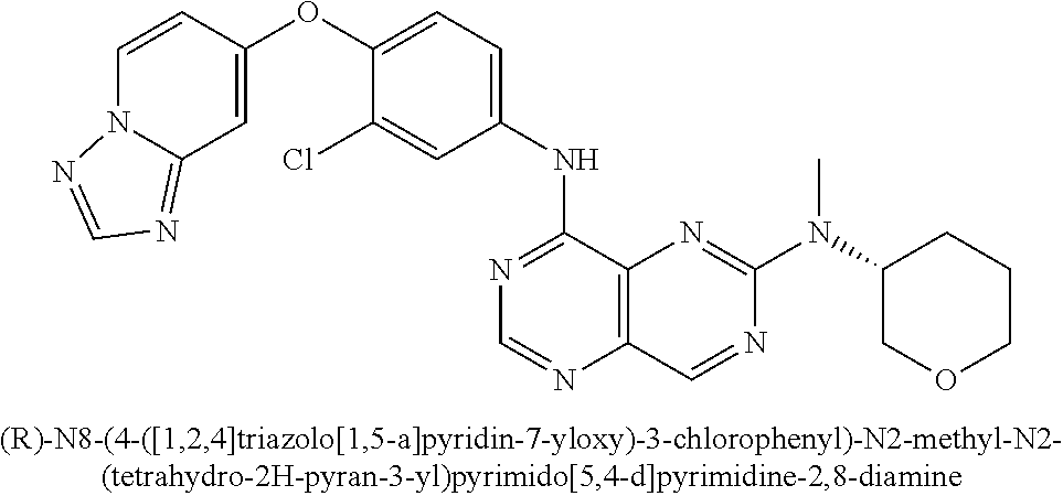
C1=CC(OC2=CC=C(NC3=NC=NC4=C3N=C(N(C3COCCC3)C)N=C4)C=C2Cl)=CC2=NC=NN12
